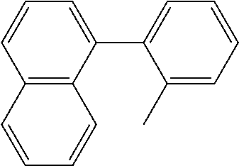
C12=C(C(C3=CC=CC=C3C)=CC=C1)C=CC=C2
